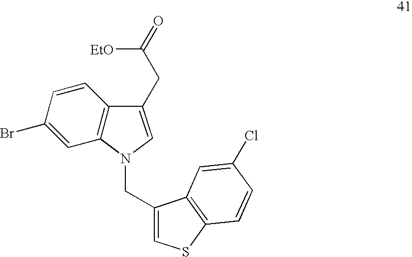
BrC1=CC2=C(C=C1)C(CC(=O)[EtO])=CN2CC1=CSC2=C1C=C(Cl)C=C2
